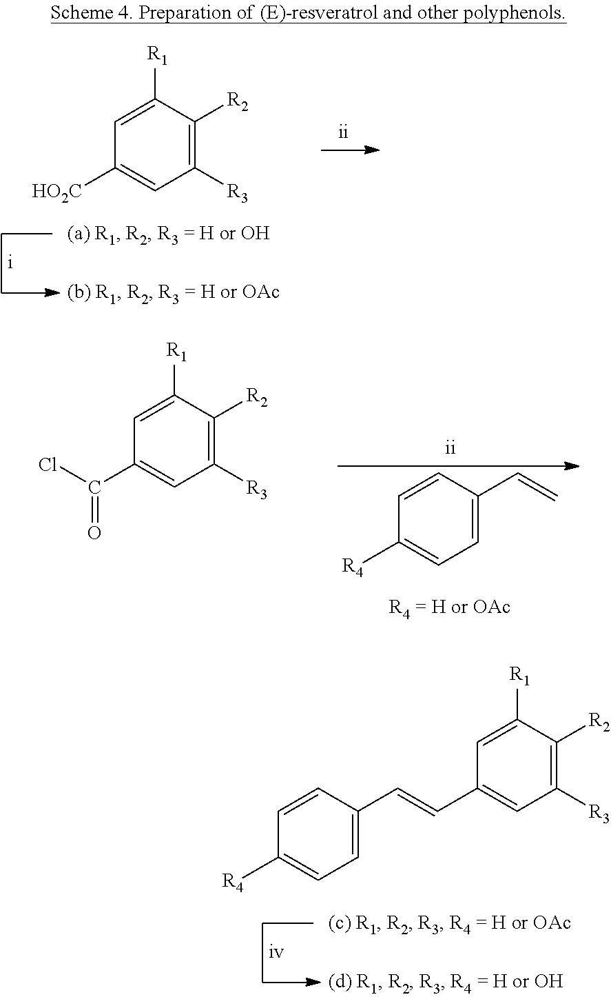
C1([R3])=C([R2])C([R1])=CC([HO2C])=C1.C1=C(C=C)C=CC([R4])=C1.C1([R3])=C([R2])C([R1])=CC(C(Cl)=O)=C1.C1([R3])=C([R2])C([R1])=CC(C=CC2=CC=C([R4])C=C2)=C1
